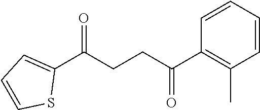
C1(C(CCC(C2=C(C)C=CC=C2)=O)=O)=CC=CS1
